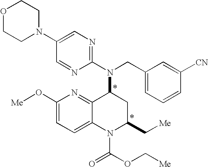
N1(C2=CN=C(N(CC3=CC=CC([CN])=C3)C3C4=NC(O[Me])=CC=C4N(C(=O)OC[Me])C(C[Me])C3)N=C2)CCOCC1
